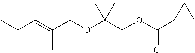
CCC=C(C(OC(COC(C1CC1)=O)(C)C)C)C
